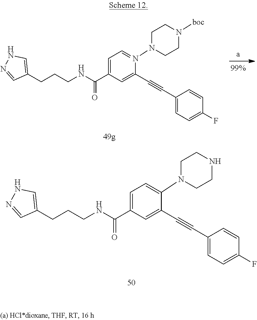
N(C(C1=CC=C(N2CCNCC2)C(C#CC2=CC=C(F)C=C2)=C1)=O)CCCC1=CNN=C1.N(C(C1=CC=N(N2CCN([boc])CC2)C(C#CC2=CC=C(F)C=C2)=C1)=O)CCCC1=CNN=C1
